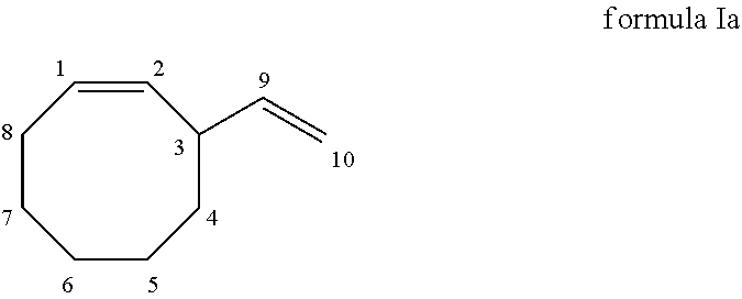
C1CCCCC(C=C)C=C1
